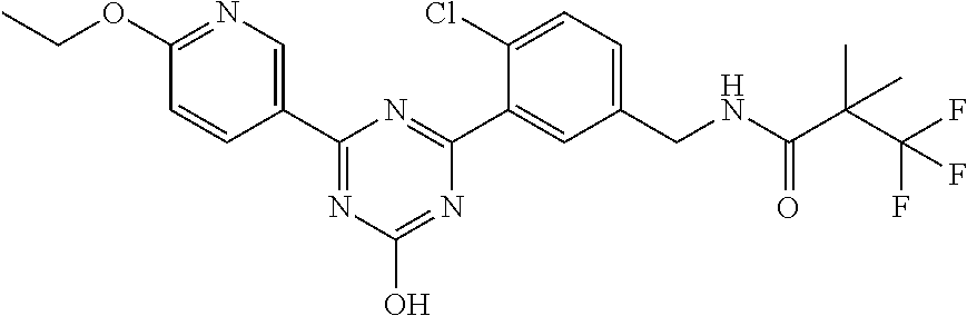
C1(OCC)=NC=C(C2=NC(O)=NC(C3=CC(CNC(C(C(F)(F)F)(C)C)=O)=CC=C3Cl)=N2)C=C1
